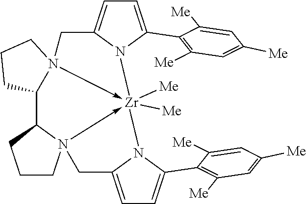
C1=C(C2=C([Me])C=C([Me])C=C2[Me])N2C(=C1)CN13->[Zr]24([Me])([Me])-N2(C(C1CCC3)CCC2)CC1=CC=C(C2=C([Me])C=C([Me])C=C2[Me])N41
